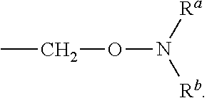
C(C)ON([Rb])[Ra]
